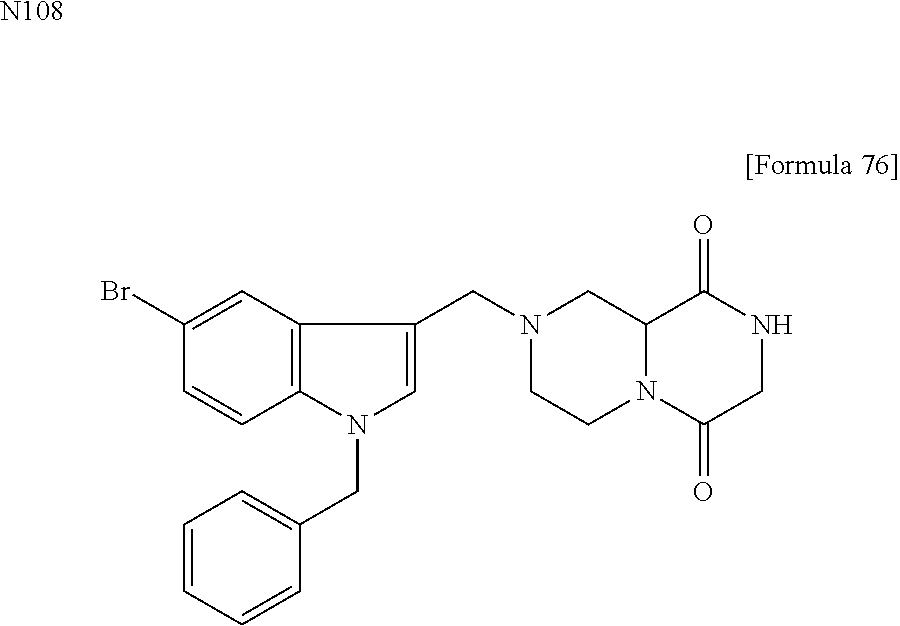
C1(Br)=CC2=C(C=C1)N(CC1=CC=CC=C1)C=C2CN1CCN2C(C1)C(=O)NCC2=O.[N108]
